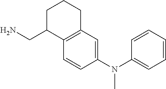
C1=CC(N(C2=CC=CC=C2)C)=CC2=C1C(CN)CCC2
